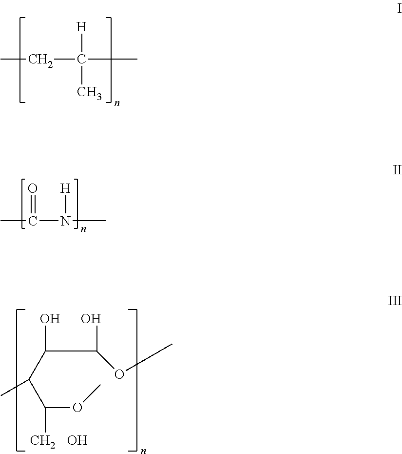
C(C(C)([H])C)C.C(N(C)[H])(C)=O.C(OC)(C(C(C(OC)O)O)C)C.O
